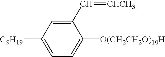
C1=C([C9H19])C=C(C=[CHCH3])C([O(CH2CH2O)10H])=C1
